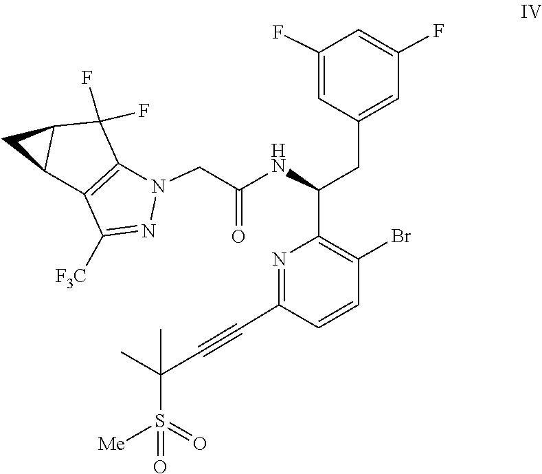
N1(CC(NC(C2=C(Br)C=CC(C#CC(S(=O)(=O)[Me])(C)C)=N2)CC2=CC(F)=CC(F)=C2)=O)C2=C(C([F3C])=N1)C1CC1C2(F)F
